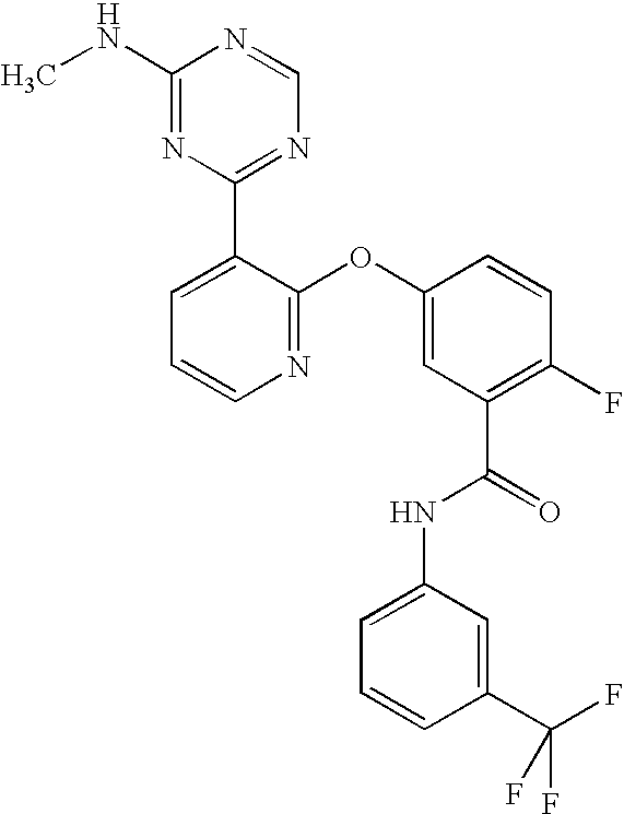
N1=C(OC2=CC(C(=O)NC3=CC=CC(C(F)(F)F)=C3)=C(F)C=C2)C(C2=NC=NC(NC)=N2)=CC=C1
